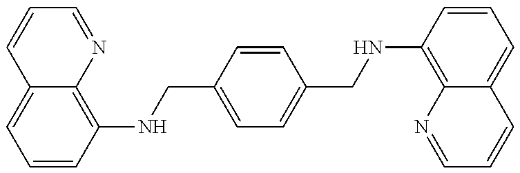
C12=CC=CC(NCC3=CC=C(CNC4=C5C(=CC=C4)C=CC=N5)C=C3)=C1N=CC=C2
